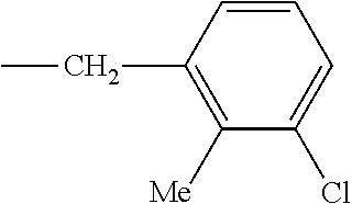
C1([Me])=C(CC)C=CC=C1Cl
